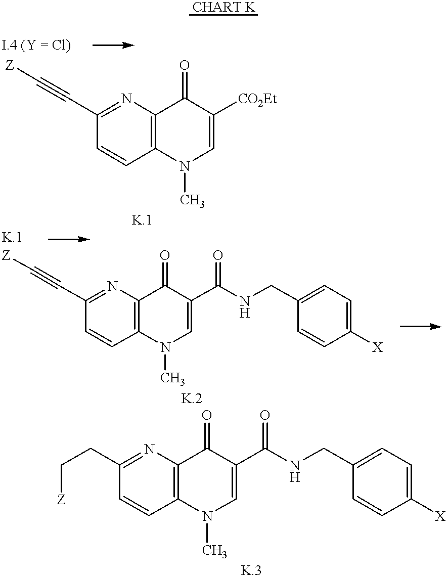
C1(C#C[Z])=NC2=C(C=C1)N(C)C=C([CO2Et])C2=O.C1(C#C[Z])=NC2=C(C=C1)N(C)C=C(C(NCC1=CC=C([X])C=C1)=O)C2=O.C1(CC[Z])=NC2=C(C=C1)N(C)C=C(C(NCC1=CC=C([X])C=C1)=O)C2=O
